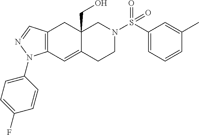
C12(CO)C(=CC3=C(C1)C=NN3C1=CC=C(F)C=C1)CCN(S(=O)(=O)C1=CC=CC(C)=C1)C2
